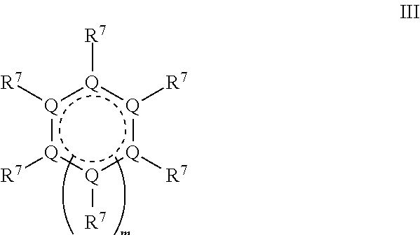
[Q]1([R7]):[Q]([R7]):[Q]([R7]):[Q]([R7]):[Q]([R7]):[Q]:1[R7]
